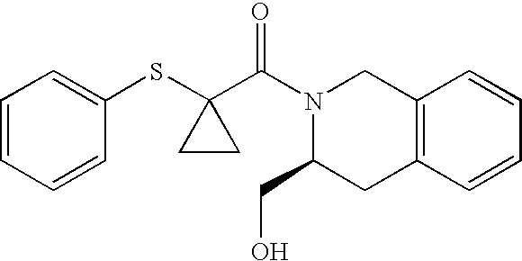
C1=CC=CC(SC2(C(=O)N3C(CO)CC4=C(C3)C=CC=C4)CC2)=C1
